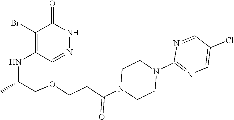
C1(Br)=C(NC(C)COCCC(N2CCN(C3=NC=C(Cl)C=N3)CC2)=O)C=NNC1=O
